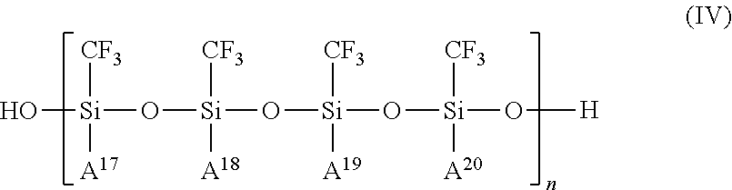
O[Si](O[Si](O[Si](O[Si](O[H])([CF3])[A20])([CF3])[A19])([CF3])[A18])([CF3])[A17]
